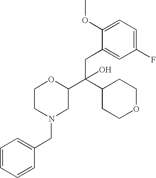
C1=CC=CC(CN2CC(C(CC3=CC(F)=CC=C3OC)(O)C3CCOCC3)OCC2)=C1
